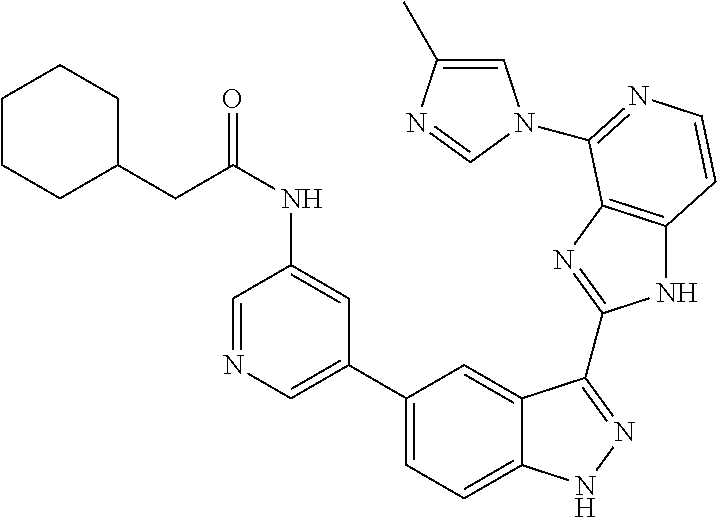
C1(C2=CN=CC(NC(CC3CCCCC3)=O)=C2)=CC=C2C(=C1)C(C1=NC3=C(N1)C=CN=C3N1C=C(C)N=C1)=NN2
